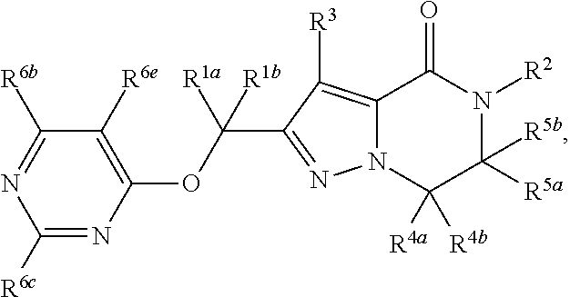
C12=C([R3])C(C(OC3=C([R6e])C([R6b])=NC([R6c])=N3)([R1a])[R1b])=NN1C([R4a])([R4b])C([R5b])([R5a])N([R2])C2=O
